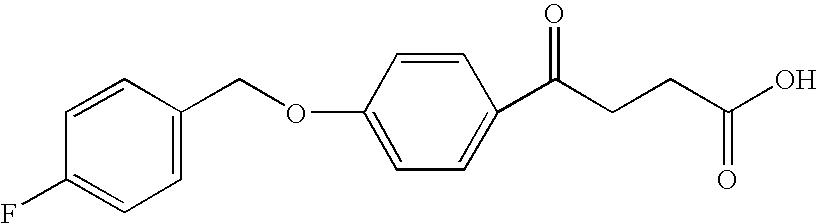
C1(COC2=CC=C(C(CCC(O)=O)=O)C=C2)=CC=C(F)C=C1
